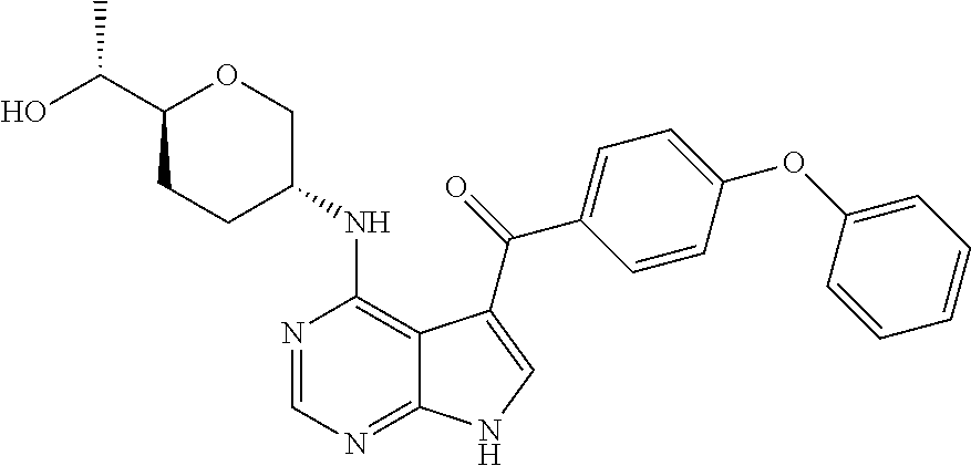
C1(C(O)C)CCC(NC2=C3C(=NC=N2)NC=C3C(=O)C2=CC=C(OC3=CC=CC=C3)C=C2)CO1
